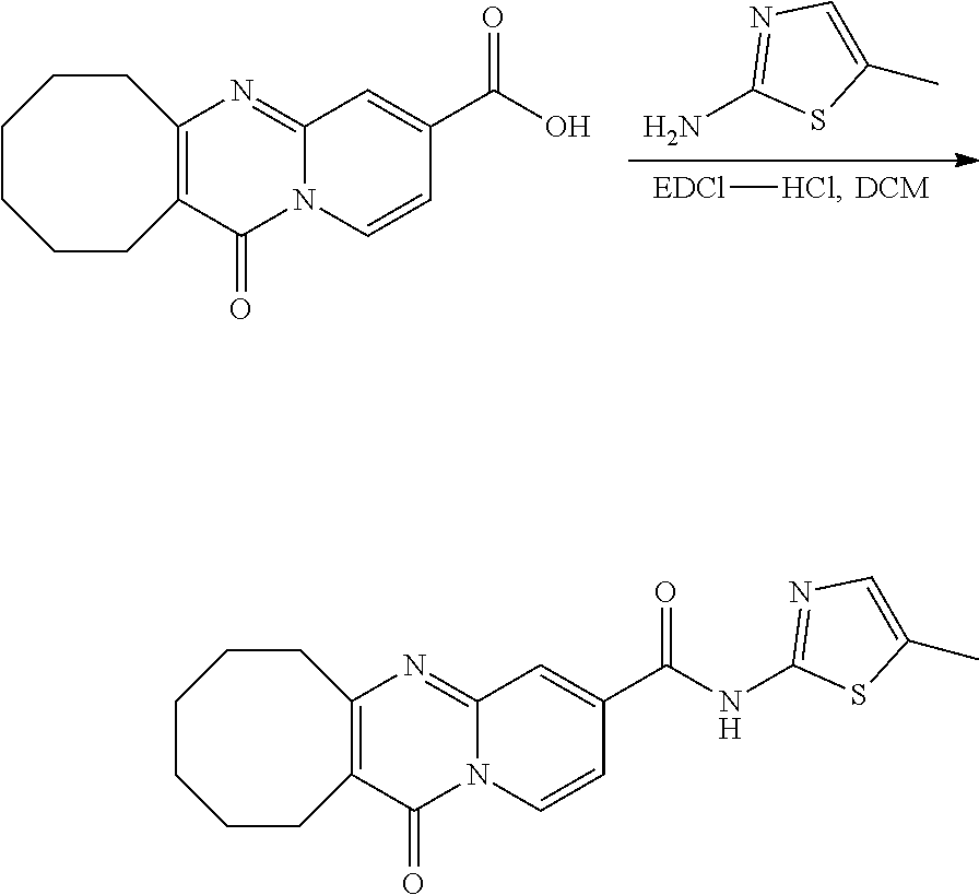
[DCM].[EDCl][HCl].NC1=NC=C(C)S1.C12=NC3=C(C(=O)N1C=CC(C(=O)O)=C2)CCCCCC3.C1(NC(C2=CC3=NC4=C(C(=O)N3C=C2)CCCCCC4)=O)=NC=C(C)S1
